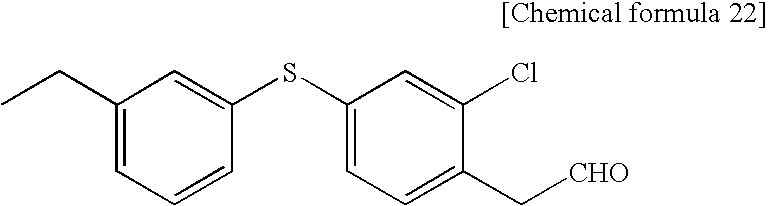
C1(CC)=CC=CC(SC2=CC=C(C[CHO])C(Cl)=C2)=C1
